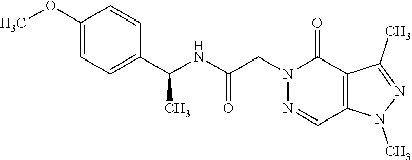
C1(C(NC(CN2N=CC3=C(C2=O)C(C)=NN3C)=O)C)=CC=C(OC)C=C1
